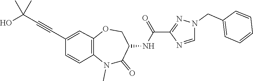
C1(C#CC(O)(C)C)=CC2=C(N(C)C(=O)C(NC(C3=NN(CC4=CC=CC=C4)C=N3)=O)CO2)C=C1
